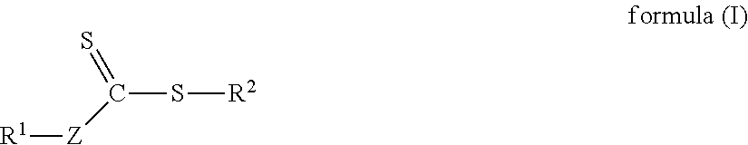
[R1][Z]C(S[R2])=S
